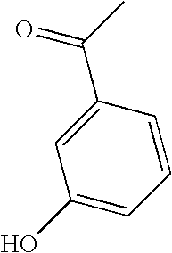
C(C1=CC(O)=CC=C1)(C)=O
